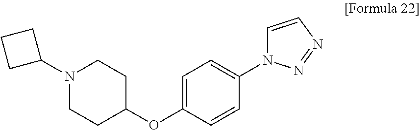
C1=C(OC2CCN(C3CCC3)CC2)C=CC(N2C=CN=N2)=C1
